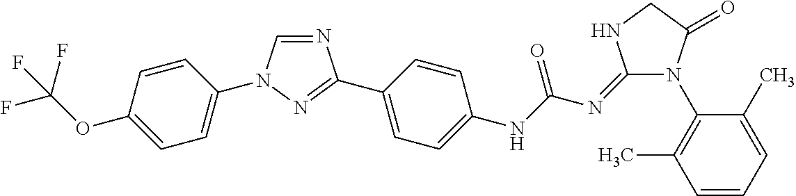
N1=CN(C2=CC=C(OC(F)(F)F)C=C2)N=C1C1=CC=C(NC(N=C2N(C3=C(C)C=CC=C3C)C(=O)CN2)=O)C=C1
